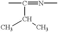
CC(=NC)C(C)C
